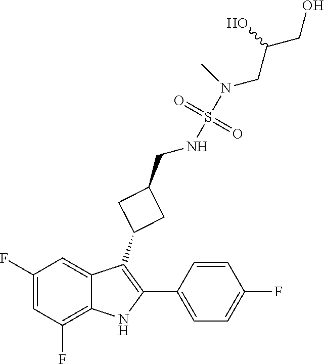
C(CN(S(=O)(=O)NCC1CC(C2=C(C3=CC=C(F)C=C3)NC3=C(F)C=C(F)C=C23)C1)C)(O)CO
